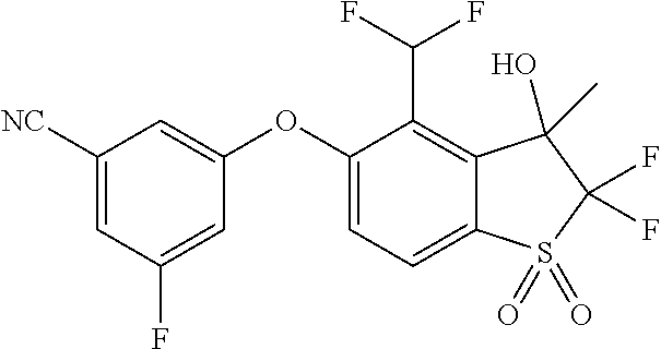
C1([NC])=CC(F)=CC(OC2=CC=C3C(=C2C(F)F)C(C)(O)C(F)(F)S3(=O)=O)=C1
